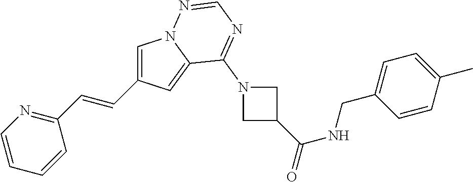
C1=C(C=CC2=NC=CC=C2)C=C2N1N=CN=C2N1CC(C(=O)NCC2=CC=C(C)C=C2)C1
